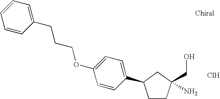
C1CC(CO)(N)CC1C1=CC=C(OCCCC2=CC=CC=C2)C=C1.Cl
